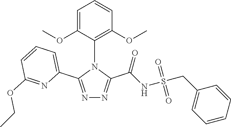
N1=C(C2=CC=CC(OCC)=N2)N(C2=C(OC)C=CC=C2OC)C(C(=O)NS(=O)(=O)CC2=CC=CC=C2)=N1
